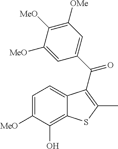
C12=CC=C([MeO])C(O)=C1SC(C)=C2C(C1=CC([OMe])=C([MeO])C([MeO])=C1)=O
